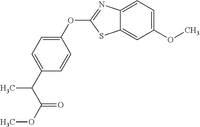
C1(OC)=CC=C2C(=C1)SC(OC1=CC=C(C(C(OC)=O)C)C=C1)=N2
